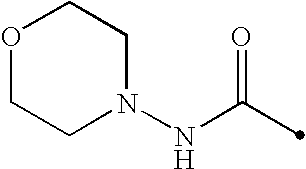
N1(NC(=O)C)CCOCC1
